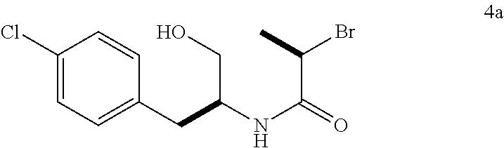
C1(Cl)=CC=C(CC(NC(=O)C(Br)C)CO)C=C1
